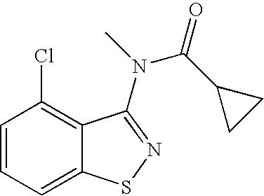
C1=CC=C2C(=C1Cl)C(N(C)C(C1CC1)=O)=NS2
